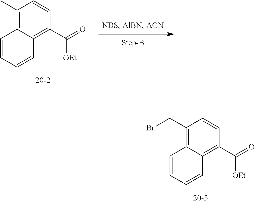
C1(CBr)=C2C(=C(C(=O)[OEt])C=C1)C=CC=C2.C1(C)=C2C(=C(C(=O)[OEt])C=C1)C=CC=C2
